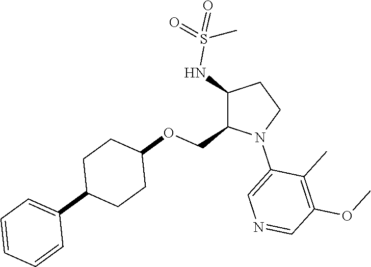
C1(NS(=O)(=O)C)C(COC2CCC(C3=CC=CC=C3)CC2)N(C2=CN=CC(OC)=C2C)CC1
